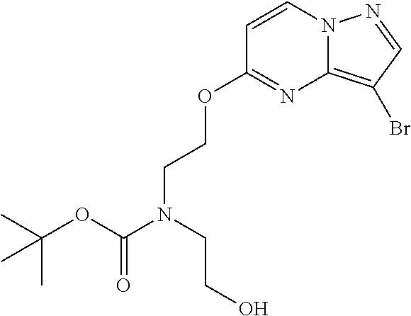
C1=CN2C(=C(Br)C=N2)N=C1OCCN(CCO)C(OC(C)(C)C)=O
